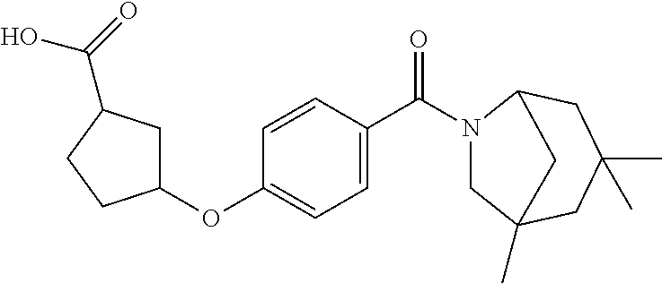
C1(OC2=CC=C(C(=O)N3CC4(C)CC(C)(C)CC3C4)C=C2)CC(C(O)=O)CC1
